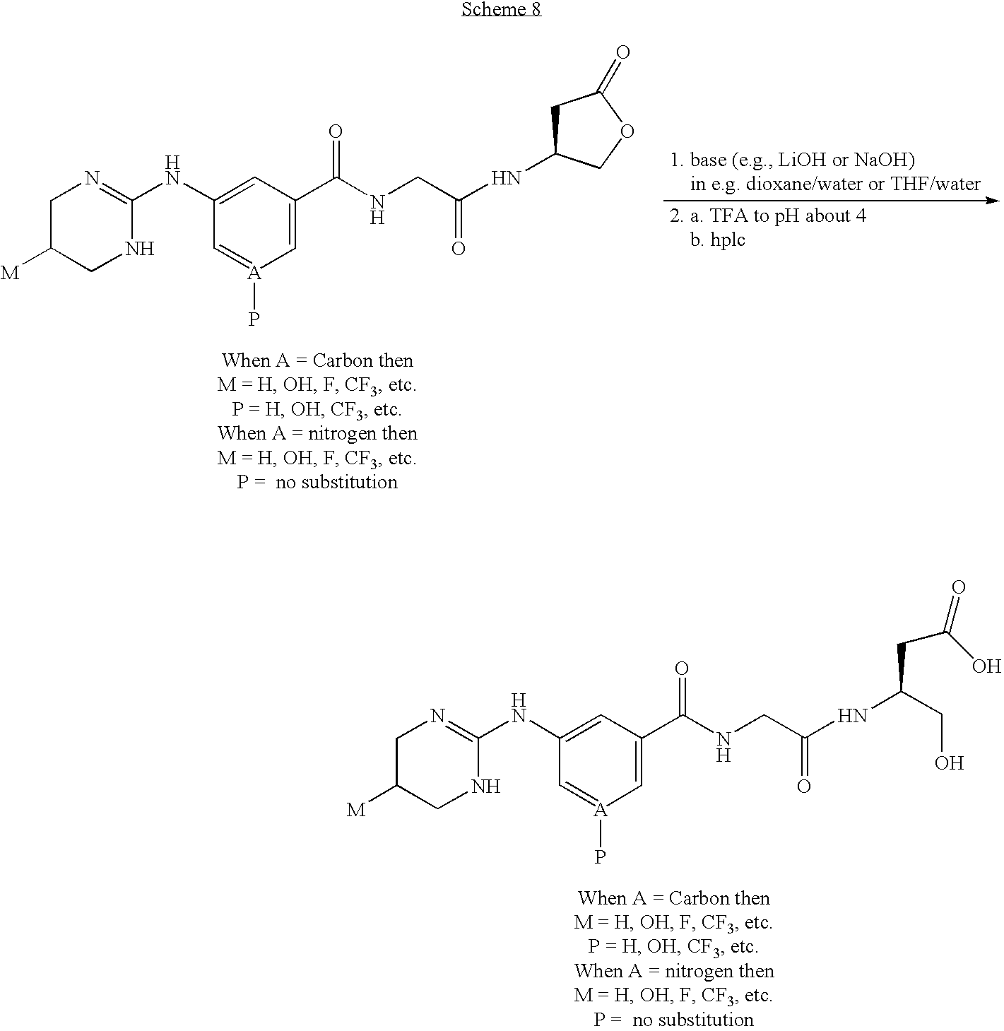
C1=[A](P)C=C(C(NCC(NC(CO)CC(O)=O)=O)=O)C=C1NC1=NCC([M])CN1.C1=[A](P)C=C(C(NCC(NC2CC(=O)OC2)=O)=O)C=C1NC1=NCC([M])CN1
